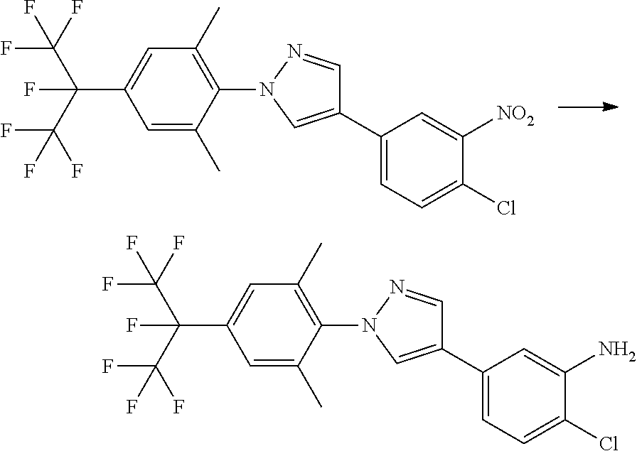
C1(N2C=C(C3=CC=C(Cl)C([NO2])=C3)C=N2)=C(C)C=C(C(C(F)(F)F)(C(F)(F)F)F)C=C1C.C1(N2C=C(C3=CC=C(Cl)C(N)=C3)C=N2)=C(C)C=C(C(C(F)(F)F)(C(F)(F)F)F)C=C1C
